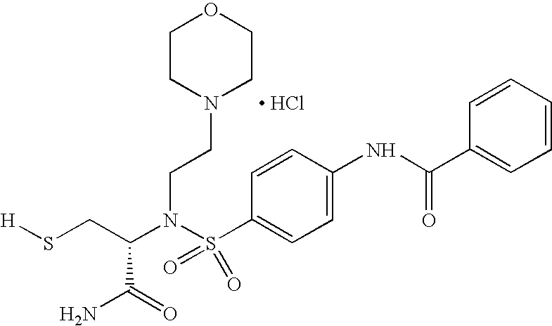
N(C(CS[H])C(=O)N)(S(=O)(=O)C1=CC=C(NC(C2=CC=CC=C2)=O)C=C1)CCN1CCOCC1.[ HCl]
